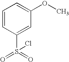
C1=CC(S(=O)(=O)Cl)=CC(OC)=C1
